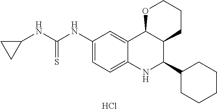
Cl.C12=CC(NC(NC3CC3)=S)=CC=C1NC(C1CCCCC1)C1C2OCCC1
